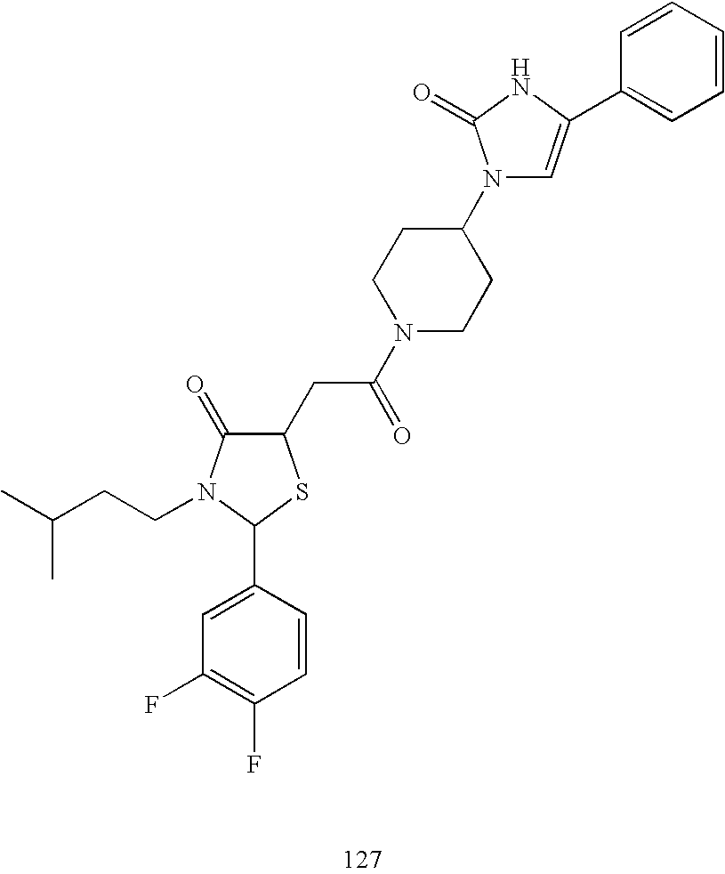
C1(CC(N2CCC(N3C=C(C4=CC=CC=C4)NC3=O)CC2)=O)C(=O)N(CCC(C)C)C(C2=CC(F)=C(F)C=C2)S1
